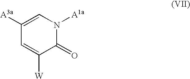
C1([A3a])=CN([A1a])C(=O)C([W])=C1
